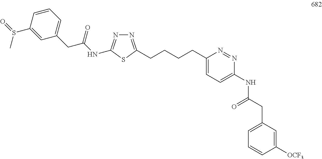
N1=C(CCCCC2=CC=C(NC(CC3=CC=CC([OCF3])=C3)=O)N=N2)SC(NC(CC2=CC=CC(S(C)=O)=C2)=O)=N1
